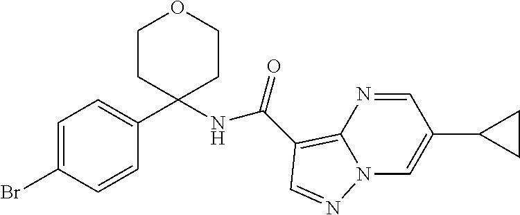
C1=C(Br)C=CC(C2(NC(=O)C3=C4N(C=C(C5CC5)C=N4)N=C3)CCOCC2)=C1
